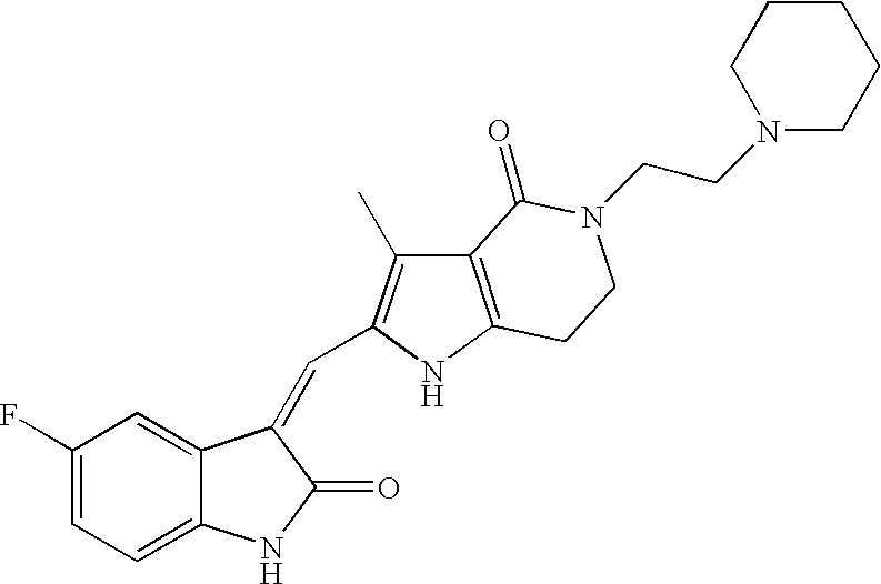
C1(F)=CC=C2C(=C1)C(=CC1=C(C)C3=C(N1)CCN(CCN1CCCCC1)C3=O)C(=O)N2
